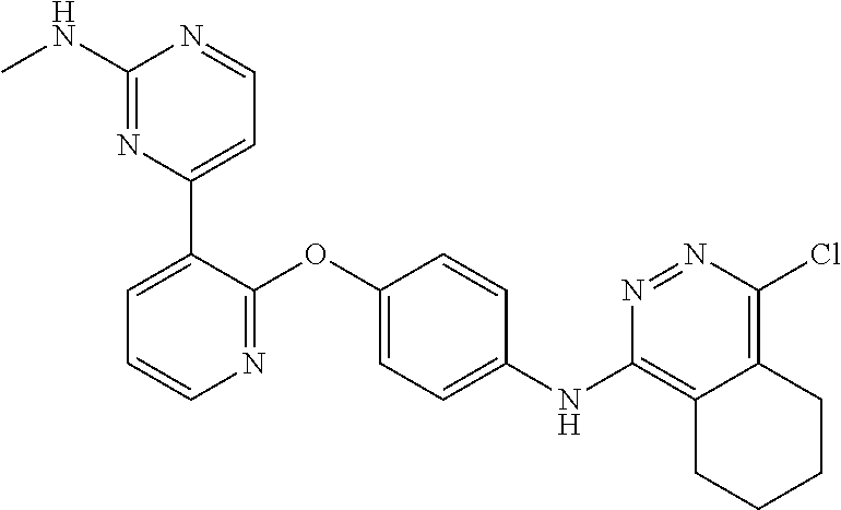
C1(C2=CC=CN=C2OC2=CC=C(NC3=C4C(=C(Cl)N=N3)CCCC4)C=C2)=CC=NC(NC)=N1
